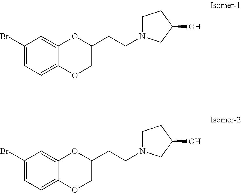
BrC1=CC=C2C(=C1)OC(CCN1CCC(O)C1)CO2.BrC1=CC=C2C(=C1)OC(CCN1CCC(O)C1)CO2
